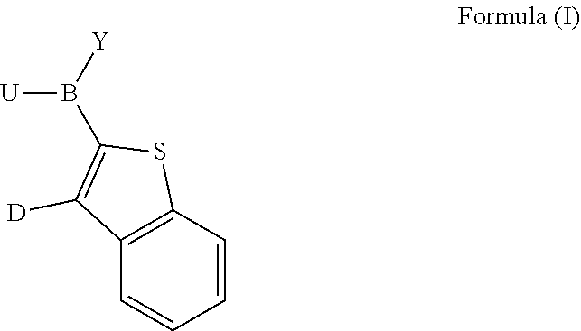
C12=C(C=CC=C1)SC(B([U])[Y])=C2[D]
